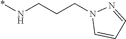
C(N1C=CC=N1)CCN*
